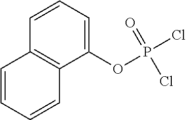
C1=CC=CC2=C1C=CC=C2OP(=O)(Cl)Cl
